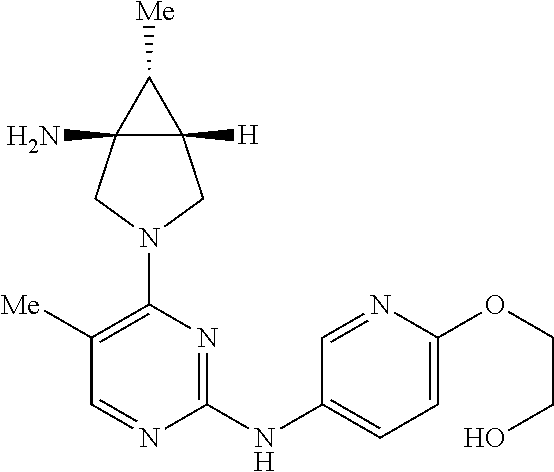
C1([Me])=C(N2CC3(N)C([H])(C2)C3[Me])N=C(NC2=CC=C(OCCO)N=C2)N=C1
